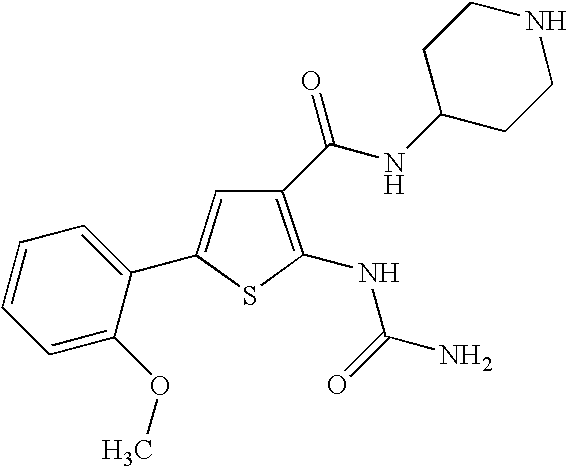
C1=CC=C(OC)C(C2=CC(C(=O)NC3CCNCC3)=C(NC(=O)N)S2)=C1
